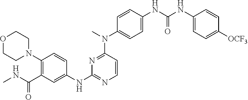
O1CCN(C2=C(C(NC)=O)C=C(NC3=NC=CC(N(C)C4=CC=C(NC(NC5=CC=C([OCF3])C=C5)=O)C=C4)=N3)C=C2)CC1
